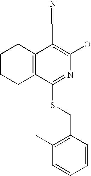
C1CCC2=C(C1)C(C=N)=C(O)N=C2SCC1=C(C)C=CC=C1
